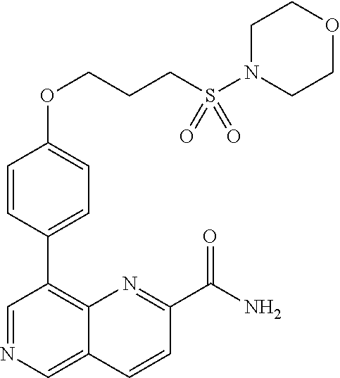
C1(OCCCS(N2CCOCC2)(=O)=O)=CC=C(C2=C3C(=CN=C2)C=CC(C(N)=O)=N3)C=C1
